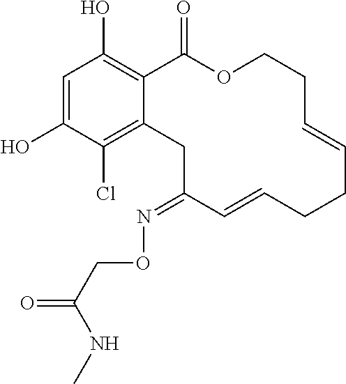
C1=C(O)C(Cl)=C2C(=C1O)C(=O)OCCC=CCCC=CC(=NOCC(=O)NC)C2
